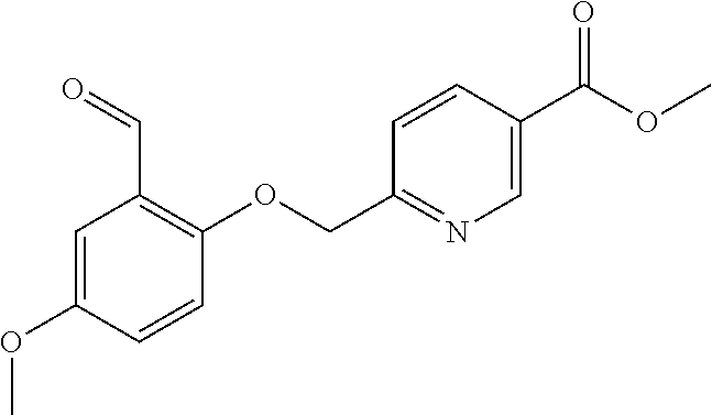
C1(OCC2=NC=C(C(OC)=O)C=C2)=C(C=O)C=C(OC)C=C1
